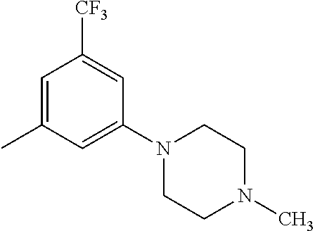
C1=C(C)C=C(N2CCN(C)CC2)C=C1[CF3]
